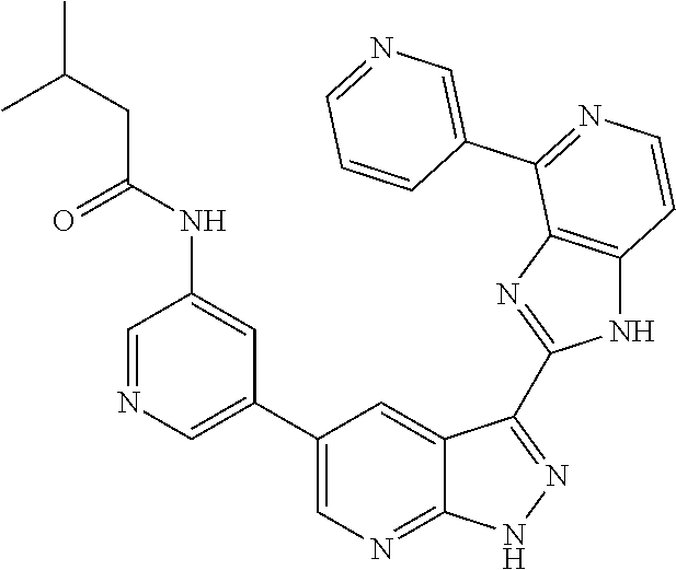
C1=NC=C(C2=CN=C3C(=C2)C(C2=NC4=C(N2)C=CN=C4C2=CN=CC=C2)=NN3)C=C1NC(CC(C)C)=O
